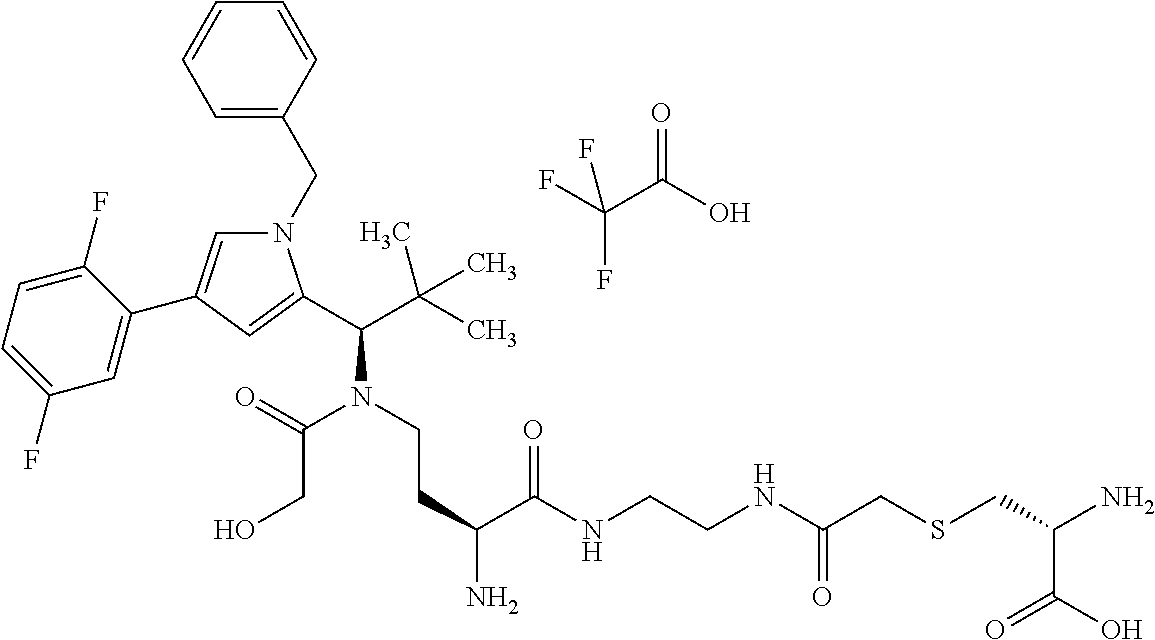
N1(CC2=CC=CC=C2)C=C(C2=CC(F)=CC=C2F)C=C1C(C(C)(C)C)N(CCC(N)C(NCCNC(CSCC(N)C(=O)O)=O)=O)C(=O)CO.C(F)(C(=O)O)(F)F
